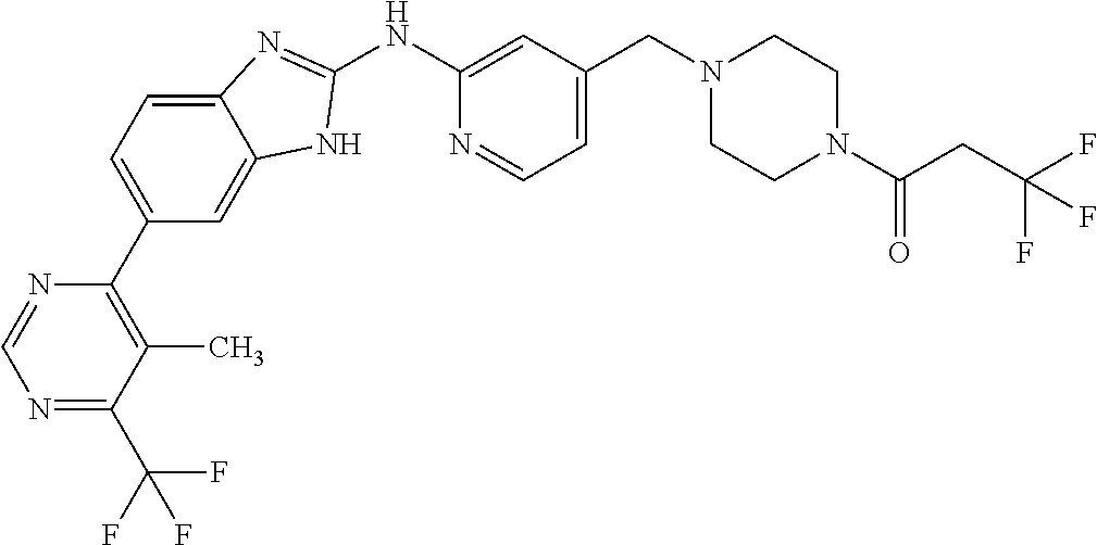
C1=C2C(=CC(C3=C(C)C(C(F)(F)F)=NC=N3)=C1)NC(NC1=CC(CN3CCN(C(CC(F)(F)F)=O)CC3)=CC=N1)=N2
